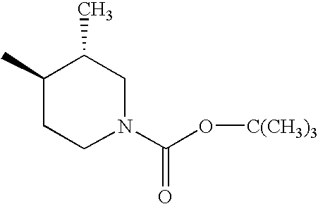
C1(C)CCN(C(O[C(CH3)3])=O)CC1C
